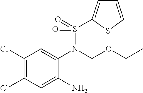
C1(Cl)=C(Cl)C=C(N)C(N(S(=O)(=O)C2=CC=CS2)COCC)=C1
